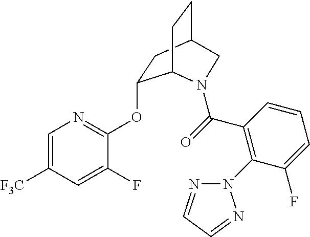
C1=C([F3C])C=C(F)C(OC2CC3CCC2N(C(=O)C2=C(N4N=CC=N4)C(F)=CC=C2)C3)=N1
